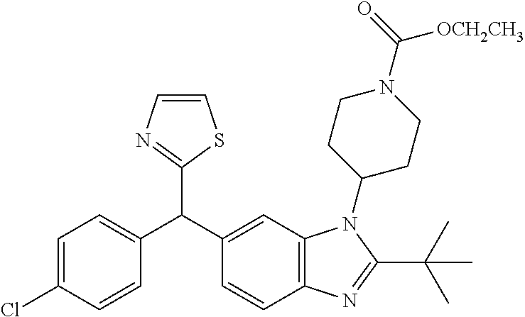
C1=CN=C(C(C2=CC3=C(C=C2)N=C(C(C)(C)C)N3C2CCN(C(=O)[OCH2CH3])CC2)C2=CC=C(Cl)C=C2)S1
